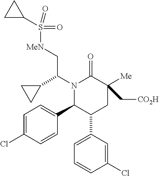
N1(C(C2CC2)C[MeN]S(C2CC2)(=O)=O)C(C2=CC=C(Cl)C=C2)C(C2=CC=CC(Cl)=C2)CC([Me])(C[CO2H])C1=O
